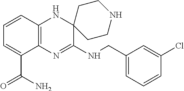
C12=C(N=C(NCC3=CC=CC(Cl)=C3)C3(N1)CCNCC3)C(C(N)=O)=CC=C2
